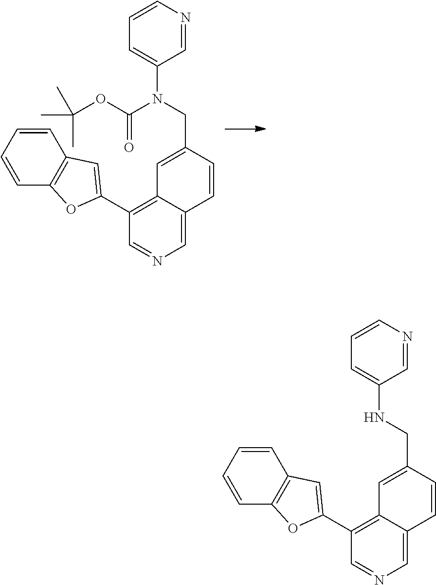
C1=CN=CC(N(C(=O)OC(C)(C)C)CC2=CC3=C(C4=CC5=C(C=CC=C5)O4)C=NC=C3C=C2)=C1.C1=CN=CC(NCC2=CC3=C(C4=CC5=C(C=CC=C5)O4)C=NC=C3C=C2)=C1
